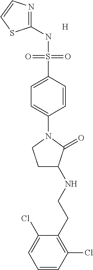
C1(NS(C2=CC=C(N3CCC(NCCC4=C(Cl)C=CC=C4Cl)C3=O)C=C2)(=O)=O)=NC=CS1.[H]
